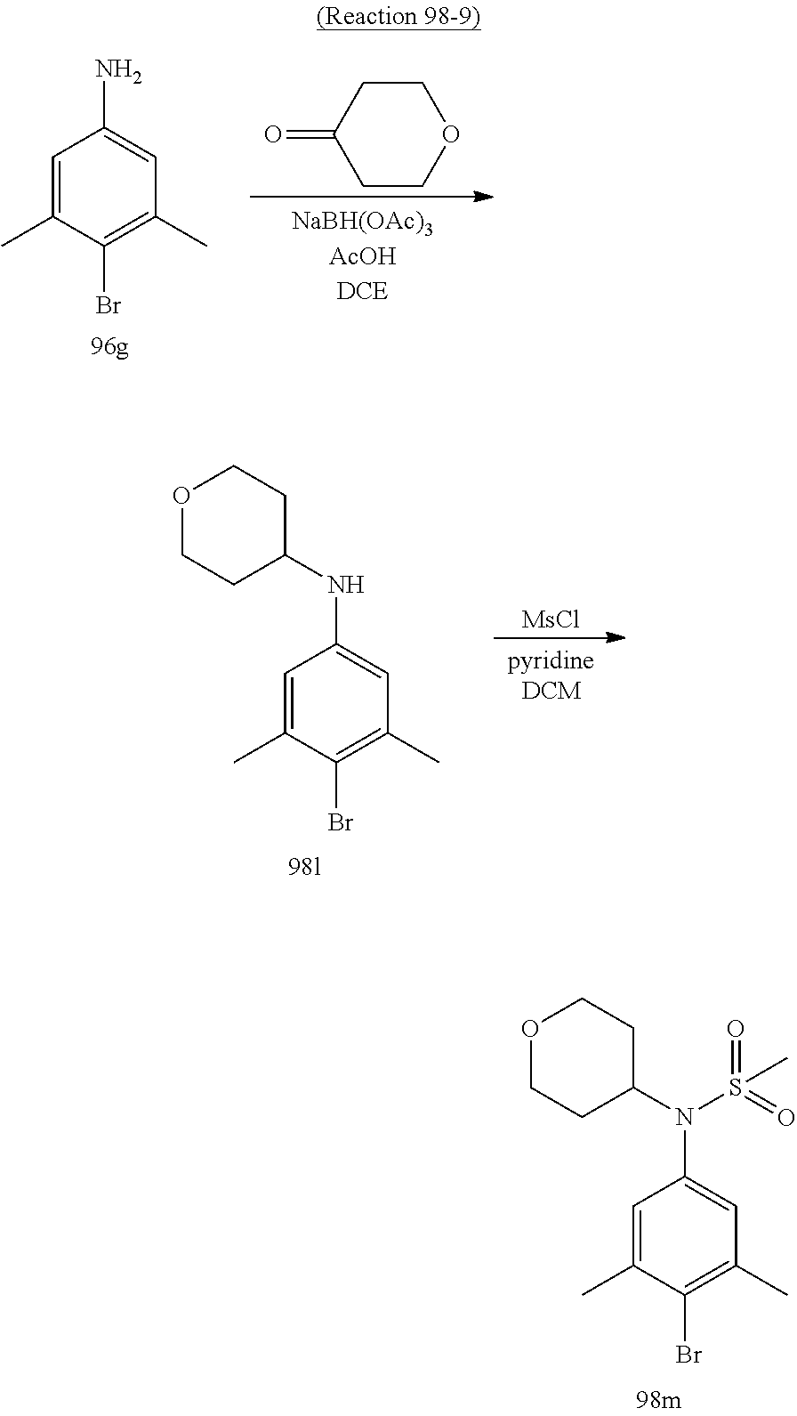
C1=C(C)C(Br)=C(C)C=C1N.C1CC(=O)CCO1.C1=C(C)C(Br)=C(C)C=C1NC1CCOCC1.[MsCl].C1=C(C)C(Br)=C(C)C=C1N(C1CCOCC1)S(=O)(=O)C
